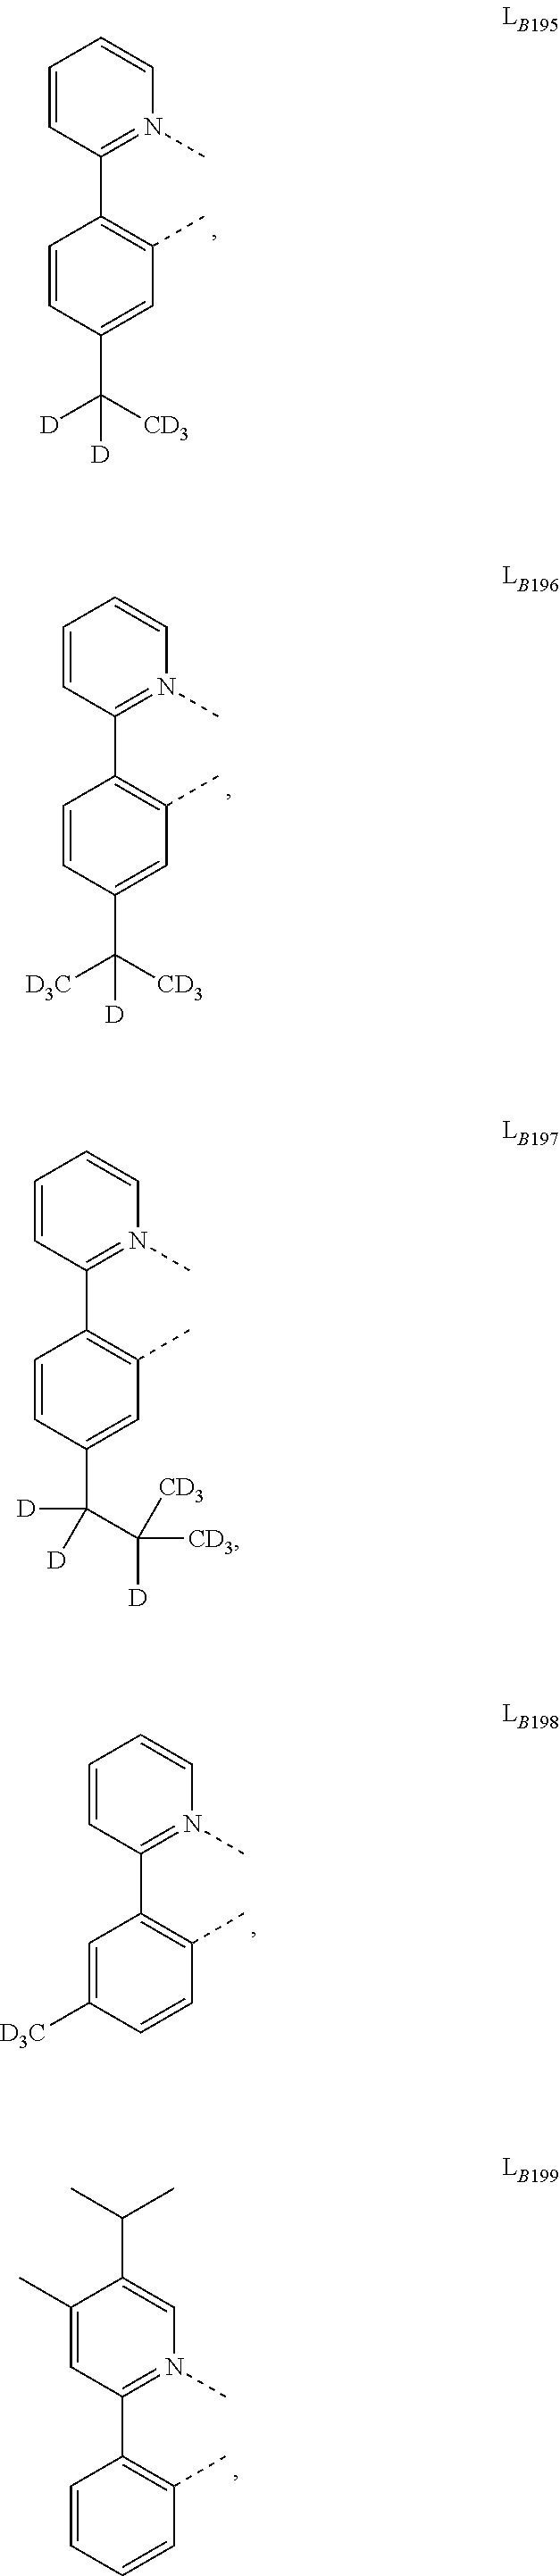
C1=CC(C2=C(C)C=C(C([CD3])([D])[D])C=C2)=N(C)C=C1.C1=CC(C2=C(C)C=C(C([CD3])([D3C])[D])C=C2)=N(C)C=C1.C1=CC(C2=C(C)C=CC([D3C])=C2)=N(C)C=C1.C1(C)=CC(C2=C(C)C=CC=C2)=N(C)C=C1C(C)C.C1=CC(C2=C(C)C=C(C(C([D])([CD3])[CD3])([D])[D])C=C2)=N(C)C=C1
